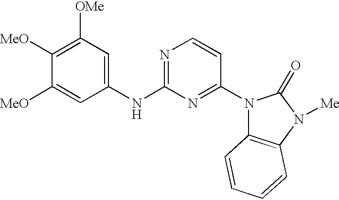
C1([MeO])=C([OMe])C=C(NC2=NC=CC(N3C4=C(N([Me])C3=O)C=CC=C4)=N2)C=C1[MeO]
